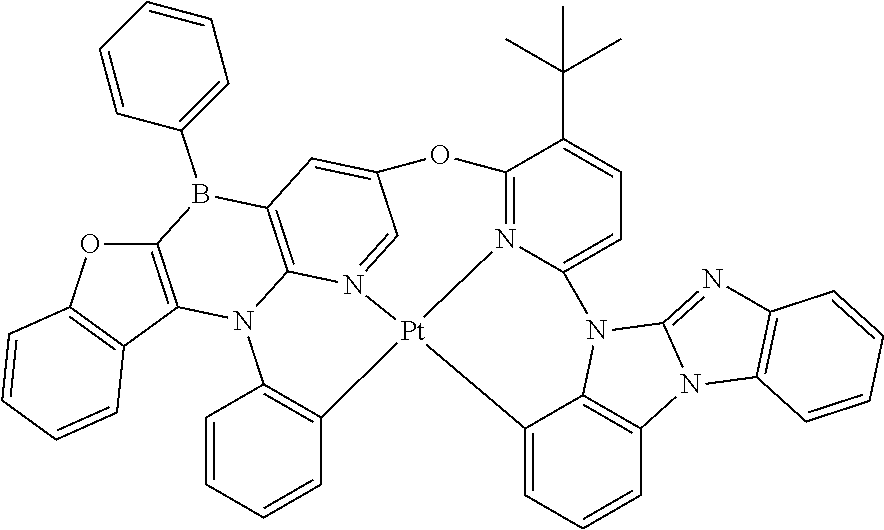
C12=CC=CC3=C1N(C1=NC4=C(N31)C=CC=C4)C1=CC=C(C(C)(C)C)C3=N1[Pt]21N2=CC(=CC4=C2N(C2=C(OC5=C2C=CC=C5)B4C2=CC=CC=C2)C2=C1C=CC=C2)O3
